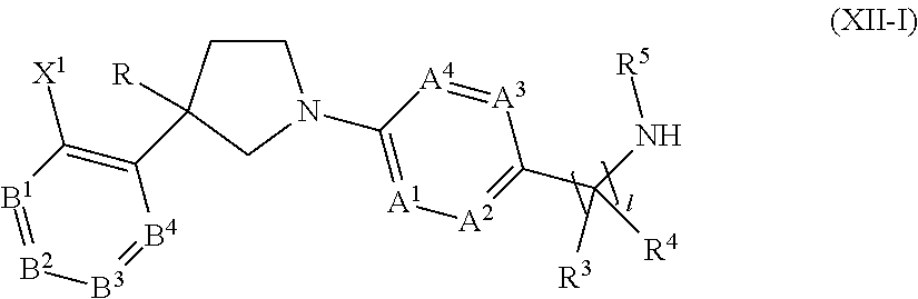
C1CC(C2=C([X1])[B1]=[B2][B3]=[B4]2)([R])CN1C1=[A1][A2]=C(C([R3])(N[R5])[R4])[A3]=[A4]1
